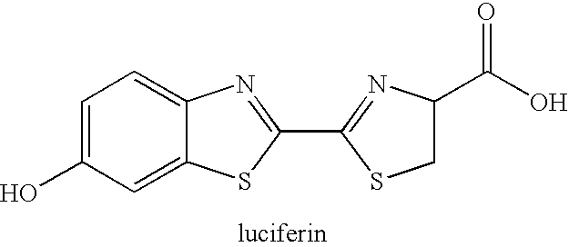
C1=C(O)C=C2C(=C1)N=C(C1=NC(C(O)=O)CS1)S2
